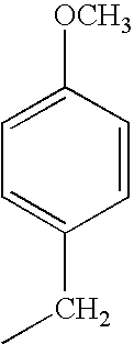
C1=C([OCH3])C=CC(CC)=C1
